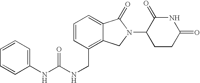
C1(NC(NCC2=C3C(=CC=C2)C(=O)N(C2CCC(=O)NC2=O)C3)=O)=CC=CC=C1
